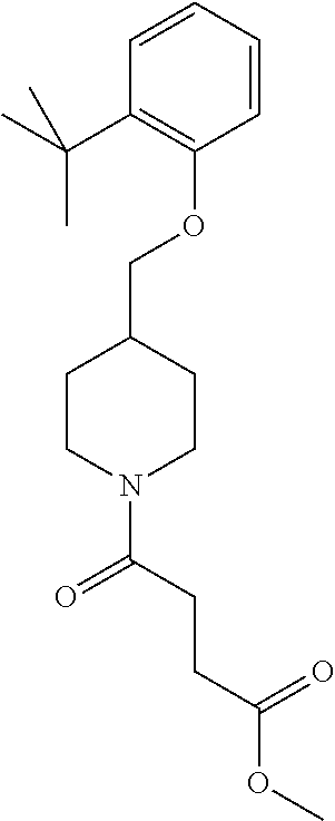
O(C1=C(C(C)(C)C)C=CC=C1)CC1CCN(C(CCC(OC)=O)=O)CC1
